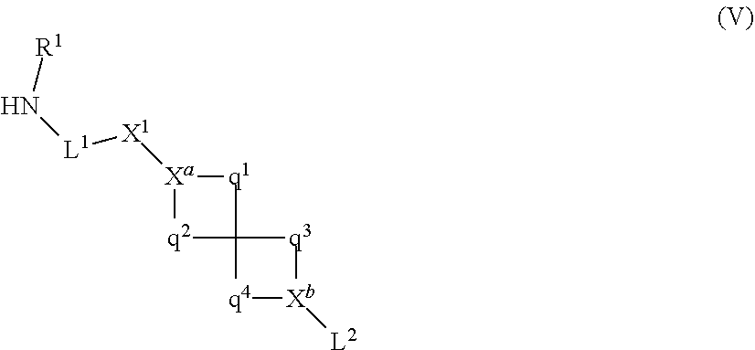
N([L1][X1][Xa]1[q2]C2([q1]1)[q4][Xb]([L2])[q3]2)[R1]
